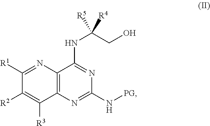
C1([R1])=NC2=C(C([R3])=C1[R2])N=C(N[PG])N=C2NC(CO)([R5])[R4]
